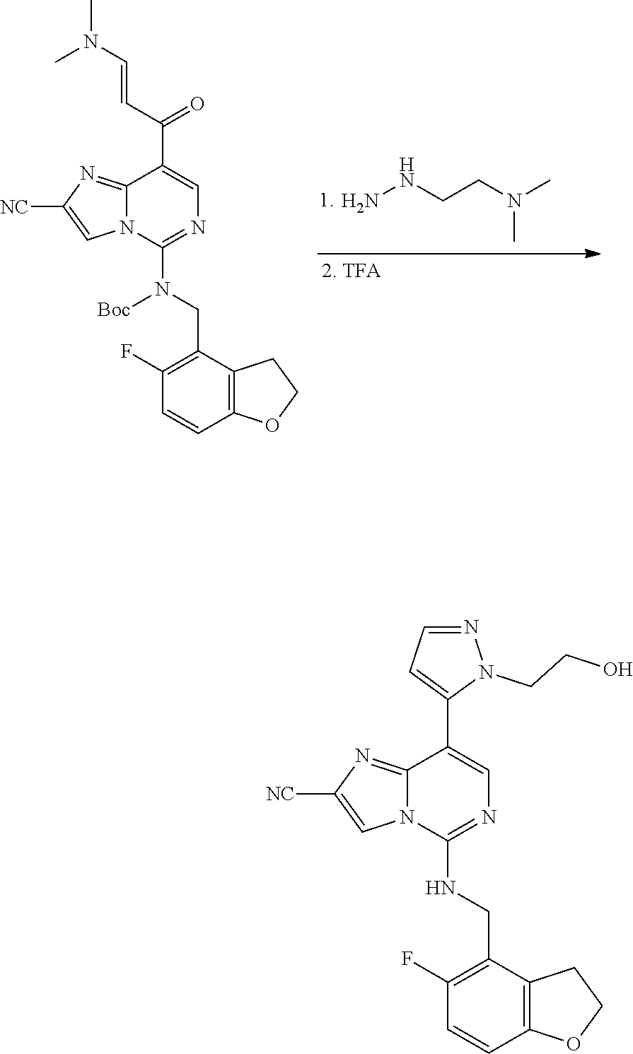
C1(CN(C2=NC=C(C(C=CN(C)C)=O)C3=NC([NC])=CN23)[Boc])=C(F)C=CC2=C1CCO2.NNCCN(C)C.C1(CNC2=NC=C(C3=CC=NN3CCO)C3=NC([NC])=CN23)=C(F)C=CC2=C1CCO2
